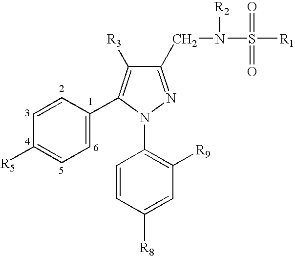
C1=CC([R8])=CC([R9])=C1N1N=C(CN([R2])S([R1])(=O)=O)C([R3])=C1C1=CC=C([R5])C=C1
